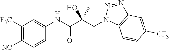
C1([F3C])=C([NC])C=CC(NC(C(CN2C3=C(N=N2)C=C([CF3])C=C3)(C)O)=O)=C1
